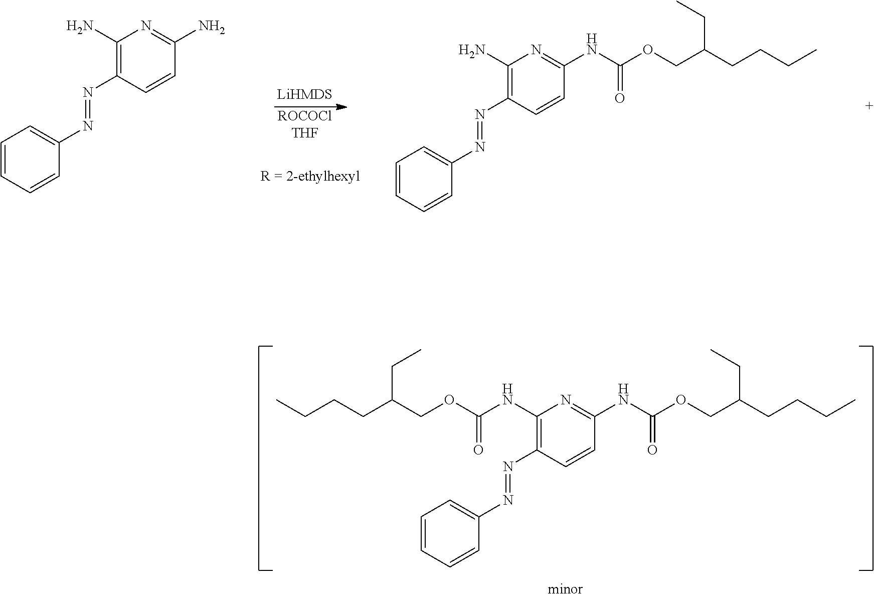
C1=CC=CC(N=NC2=C(N)N=C(N)C=C2)=C1.[ROCOClTHF].[R = 2-ethylhexyl].C1=CC=CC(N=NC2=C(N)N=C(NC(OCC(CCCC)CC)=O)C=C2)=C1.C1=CC=CC(N=NC2=C(NC(OCC(CCCC)CC)=O)N=C(NC(OCC(CCCC)CC)=O)C=C2)=C1
